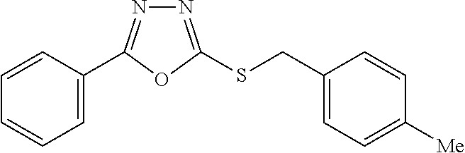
C1=C(C2=NN=C(SCC3=CC=C([Me])C=C3)O2)C=CC=C1
